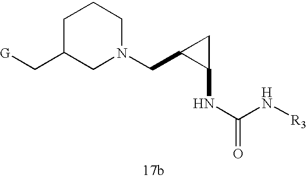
C1C(C[G])CN(CC2C(NC(N[R3])=O)C2)CC1
